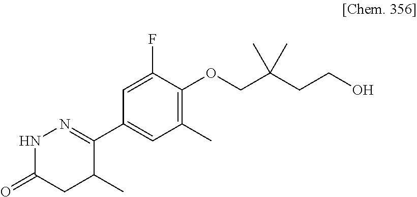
N1C(=O)CC(C)C(C2=CC(C)=C(OCC(CCO)(C)C)C(F)=C2)=N1
